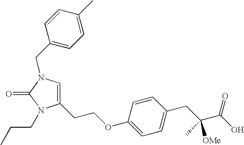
C1(CCOC2=CC=C(CC(C(O)=O)(C)[OMe])C=C2)=CN(CC2=CC=C(C)C=C2)C(=O)N1CCC
